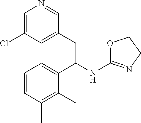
C1=C(Cl)C=C(CC(NC2=NCCO2)C2=CC=CC(C)=C2C)C=N1
